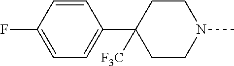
C1=CC(F)=CC=C1C1([F3C])CCN(C)CC1
